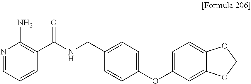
N1=CC=CC(C(NCC2=CC=C(OC3=CC=C4C(=C3)OCO4)C=C2)=O)=C1N
